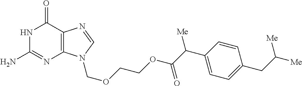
N1C(N)=NC2=C(C1=O)N=CN2COCCOC(C(C1=CC=C(CC([Me])[Me])C=C1)[Me])=O
